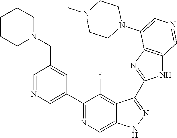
C1(C2=CN=CC(CN3CCCCC3)=C2)=NC=C2C(=C1F)C(C1=NC3=C(N1)C=NC=C3N1CCN(C)CC1)=NN2
